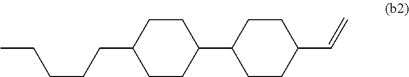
CCCCCC1CCC(C2CCC(C=C)CC2)CC1
